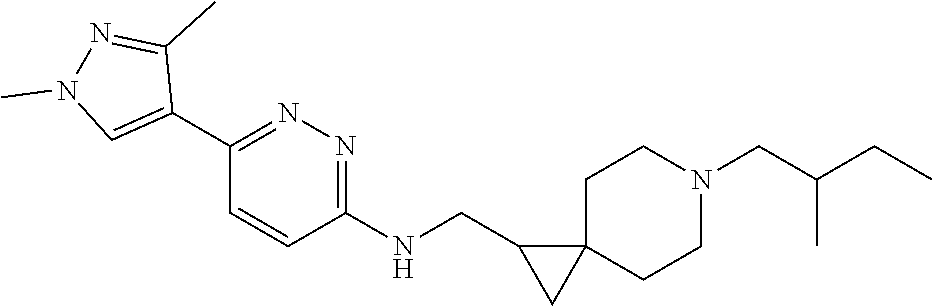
C(N1CCC2(CC1)C(CNC1=NN=C(C3=CN(C)N=C3C)C=C1)C2)C(CC)C
